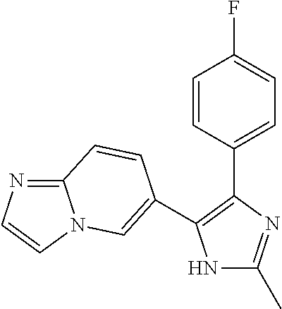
N1C(C)=NC(C2=CC=C(F)C=C2)=C1C1=CN2C(=NC=C2)C=C1
